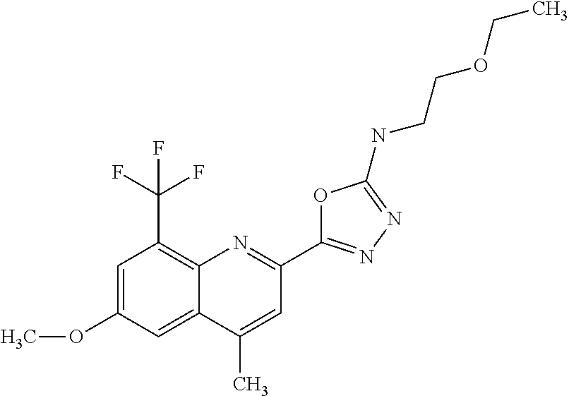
C1(C)=CC(C2=NN=C(NCCOCC)O2)=NC2=C(C(F)(F)F)C=C(OC)C=C12
